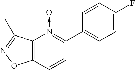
C12=C(C=CC(C3=CC=C(F)C=C3)=N1->O)ON=C2C
